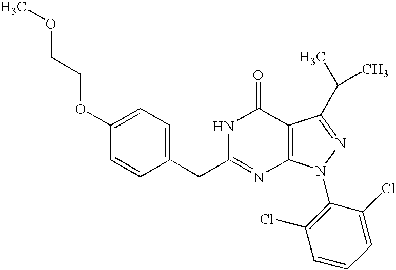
O(C1=CC=C(CC2=NC3=C(C(=O)N2)C(C(C)C)=NN3C2=C(Cl)C=CC=C2Cl)C=C1)CCOC
